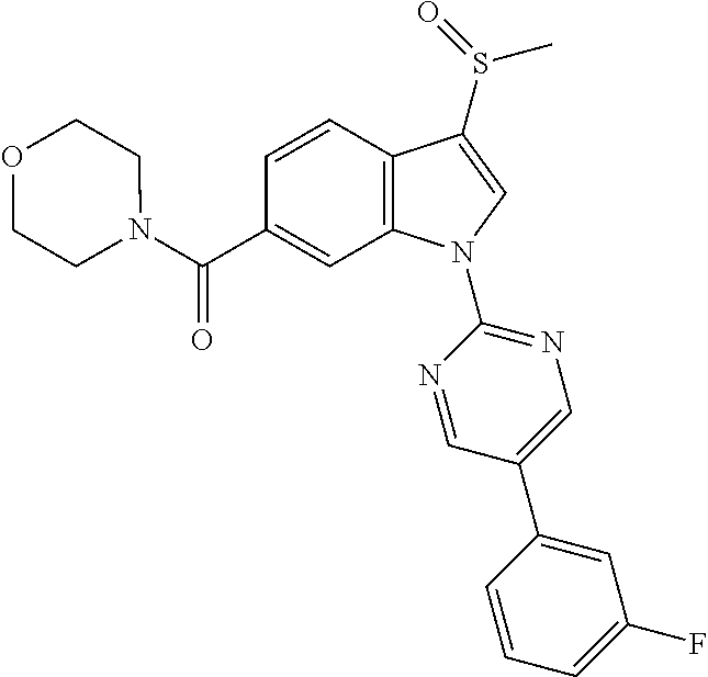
C(C1=CC2=C(C=C1)C(S(C)=O)=CN2C1=NC=C(C2=CC(F)=CC=C2)C=N1)(=O)N1CCOCC1
